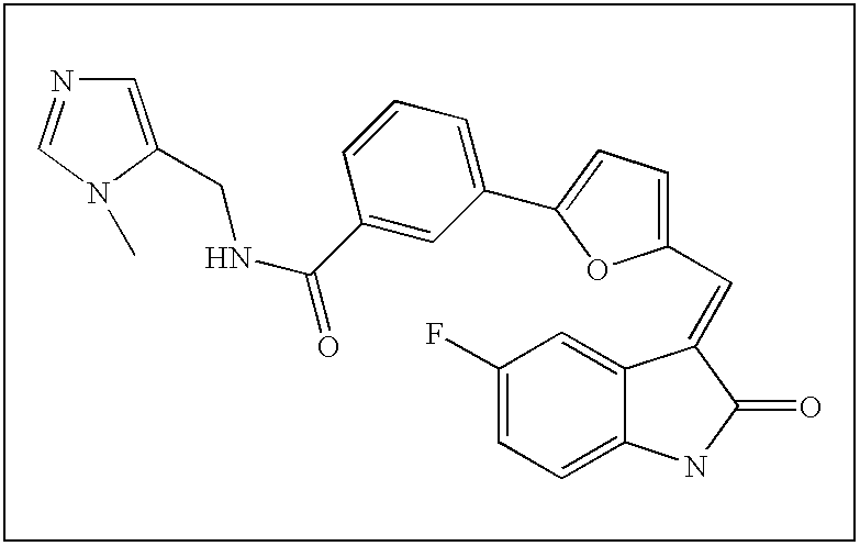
C12=CC=C(F)C=C1C(=CC1=CC=C(C3=CC=CC(C(=O)NCC4=CN=CN4C)=C3)O1)C(=O)N2
